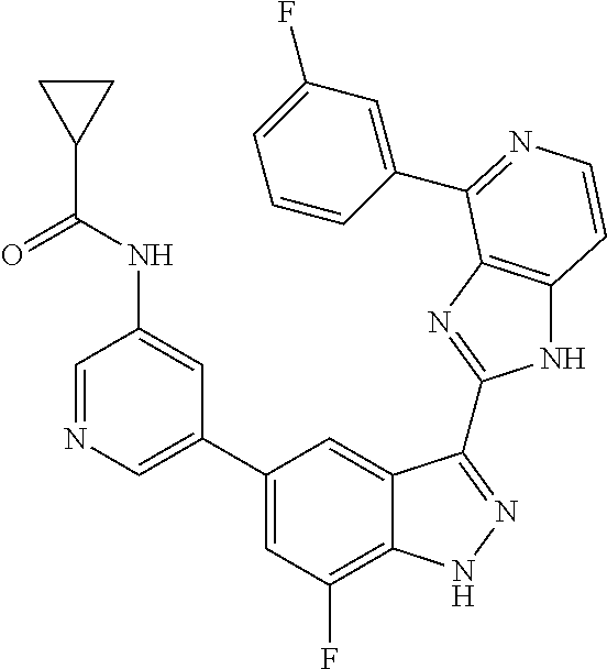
C1(C2=CN=CC(NC(C3CC3)=O)=C2)=CC(F)=C2C(=C1)C(C1=NC3=C(N1)C=CN=C3C1=CC(F)=CC=C1)=NN2
